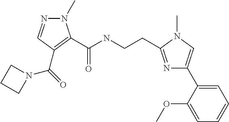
N1(C)N=CC(C(=O)N2CCC2)=C1C(NCCC1=NC(C2=CC=CC=C2OC)=CN1C)=O
